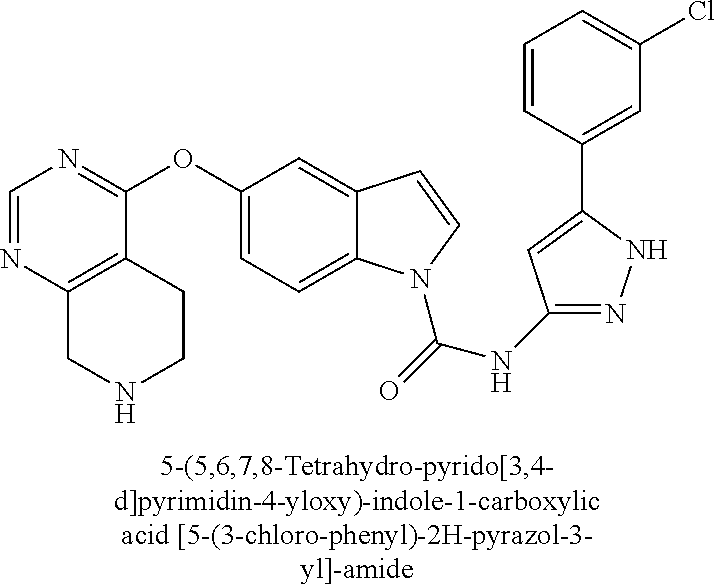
C1=NC2=C(C(OC3=CC=C4C(=C3)C=CN4C(=O)NC3=NNC(C4=CC(Cl)=CC=C4)=C3)=N1)CCNC2
